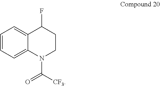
C1=CC=C2C(=C1)C(F)CCN2C([CF3])=O
